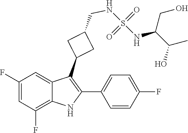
N(S(=O)(NC(C(C)O)CO)=O)CC1CC(C2=C(C3=CC=C(F)C=C3)NC3=C(F)C=C(F)C=C23)C1
